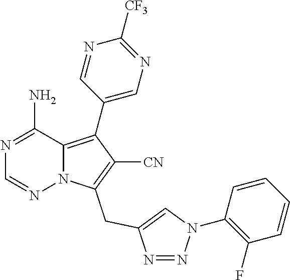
N1=C(N)C2=C(C3=CN=C([CF3])N=C3)C([CN])=C(CC3=CN(C4=C(F)C=CC=C4)N=N3)N2N=C1
